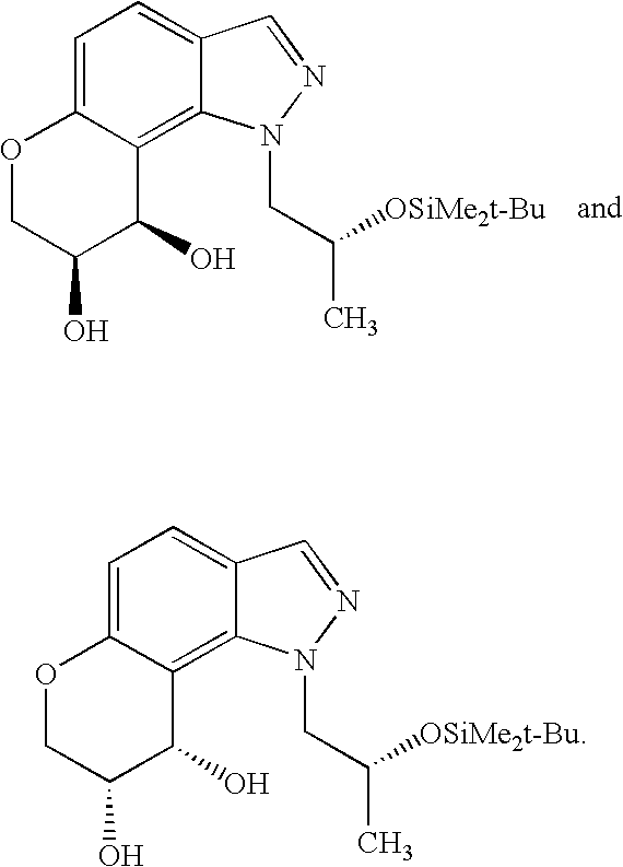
C1=C2C(=C3C(=C1)C=NN3CC(C)[OSiMe2t-Bu])C(O)C(O)CO2.C1=C2C(=C3C(=C1)C=NN3CC(C)[OSiMe2t-Bu])C(O)C(O)CO2
